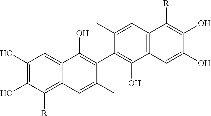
C1(O)=C(O)C([R])=C2C(=C1)C(O)=C(C1=C(O)C3=C(C=C1C)C([R])=C(O)C(O)=C3)C(C)=C2
